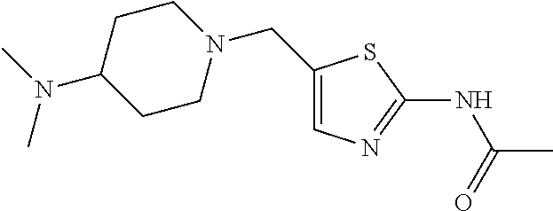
C1(CN2CCC(N(C)C)CC2)=CN=C(NC(C)=O)S1
